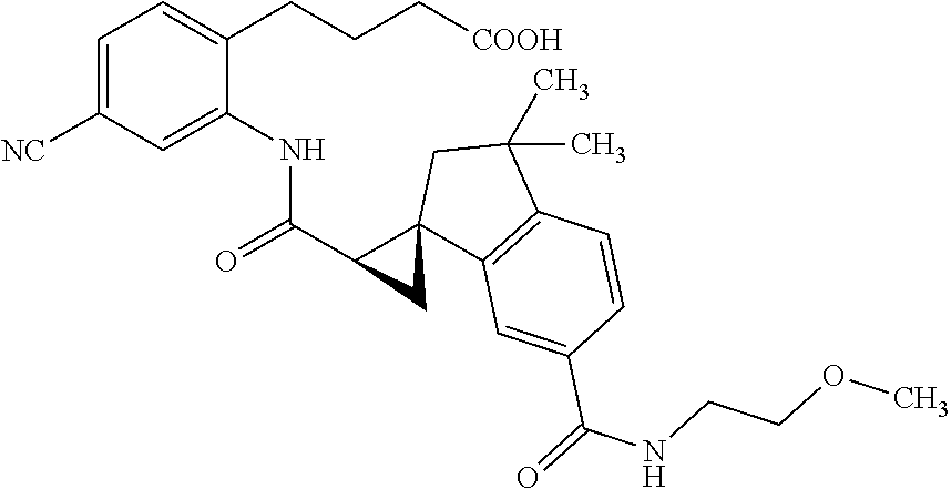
C1=C([NC])C=C(NC(C2C3(C2)C2=C(C(C)(C)C3)C=CC(C(=O)NCCOC)=C2)=O)C(CCC[COOH])=C1
